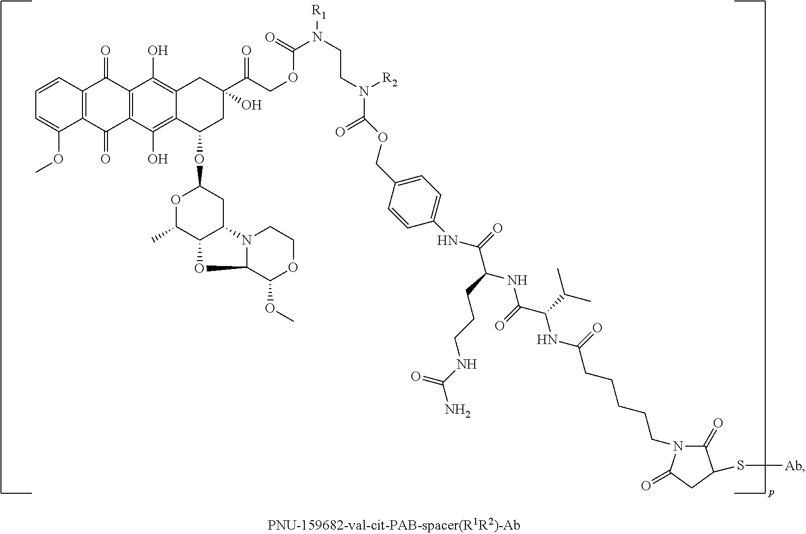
C12=C(C=CC=C1OC)C(=O)C1=C(C2=O)C(O)=C2C(=C1O)CC(C(=O)COC(N(CCN(C(OCC1=CC=C(NC(C(CCCNC(N)=O)NC(C(C(C)C)NC(CCCCCN3C(=O)C(S[Ab])CC3=O)=O)=O)=O)C=C1)=O)[R2])[R1])=O)(O)CC2OC1OC(C)C2C(C1)N1C(O2)C(OC)OCC1
